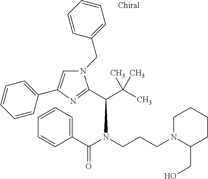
N1(CC2=CC=CC=C2)C=C(C2=CC=CC=C2)N=C1C(C(C)(C)C)N(C(C1=CC=CC=C1)=O)CCCN1C(CO)CCCC1
